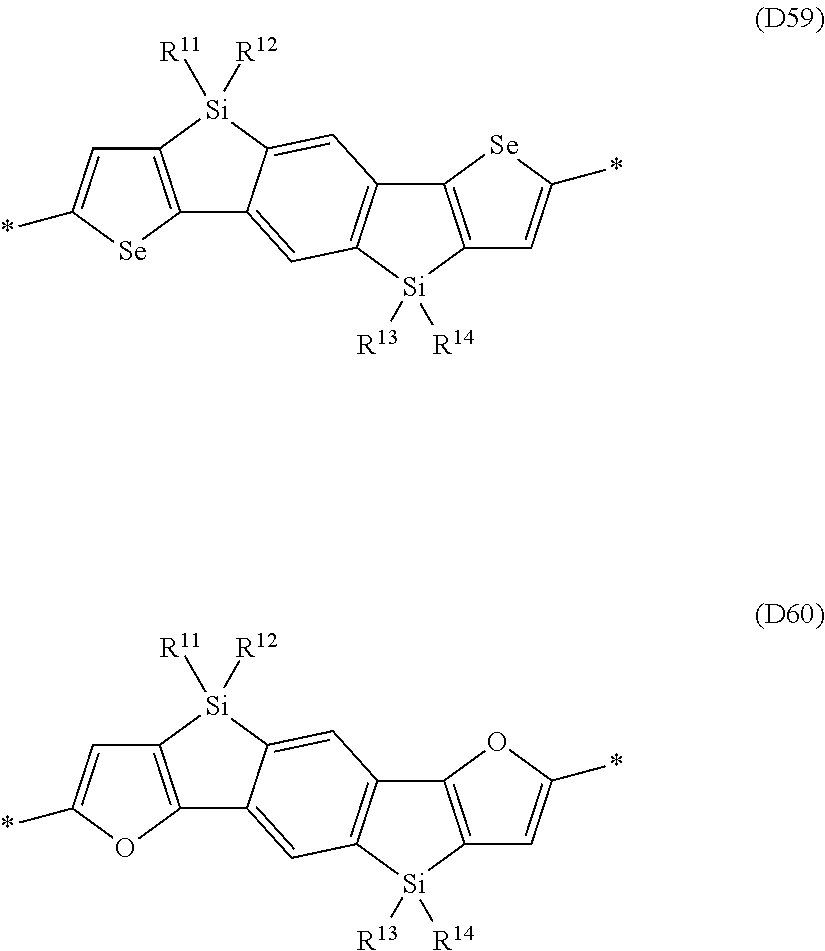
*C1=CC2=C([Se]1)C1=CC3=C(C4=C(C=C(*)[Se]4)[Si]3([R13])[R14])C=C1[Si]2([R11])[R12].*C1=CC2=C(O1)C1=CC3=C(C4=C(C=C(*)O4)[Si]3([R13])[R14])C=C1[Si]2([R11])[R12]
